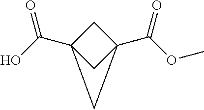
C(OC)(=O)C12CC(C(O)=O)(C1)C2
